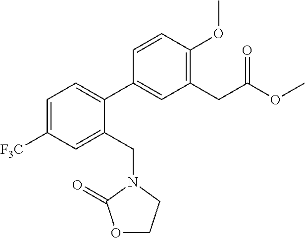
C1=C([F3C])C=C(CN2CCOC2=O)C(C2=CC(CC(OC)=O)=C(OC)C=C2)=C1
